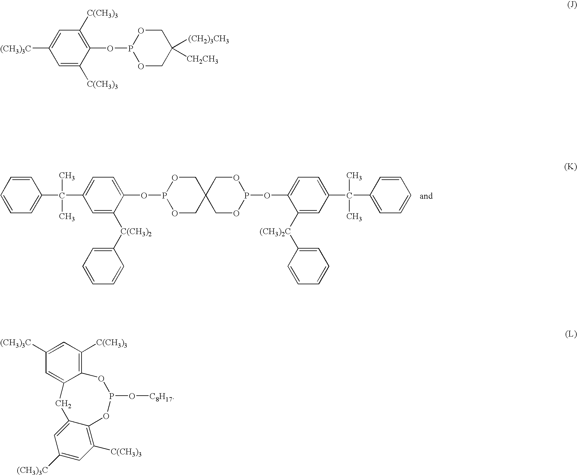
C12=C([C(CH3)3])C=C([(CH3)3C])C=C1CC1=CC([(CH3)3C])=CC([C(CH3)3])=C1OP(O[C8H17])O2.C1=C(OP2OCC3(CO2)COP(OC2=CC=C(C(C)(C)C4=CC=CC=C4)C=C2[(CH3)2C]C2=CC=CC=C2)OC3)C([C(CH3)2]C2=CC=CC=C2)=CC(C(C)(C)C2=CC=CC=C2)=C1.[(CH3)3C]C1=CC([C(CH3)3])=C(OP2OCC([(CH2)3CH3])([CH2CH3])CO2)C([C(CH3)3])=C1
